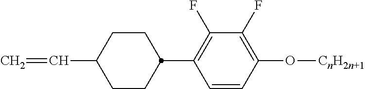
C1CC(C2=C(F)C(F)=C(O[CnH2n+1])C=C2)CCC1C=C
